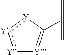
[Y]1:[Y]:[Y]C(C(=C)=C)=[Y]1
